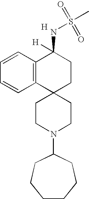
C1CN(C2CCCCCC2)CCC12CCC(NS(=O)(=O)C)([H])C1=C2C=CC=C1.[H]
